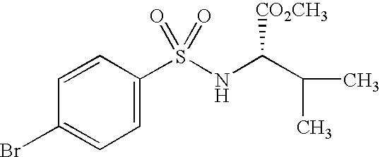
BrC1=CC=C(S(=O)(=O)NC(C(C)C)[CO2CH3])C=C1
